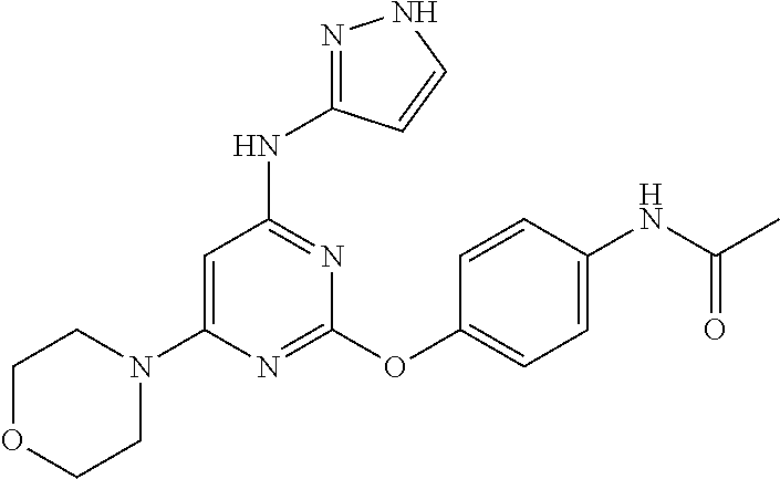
N1=C(OC2=CC=C(NC(C)=O)C=C2)N=C(NC2=NNC=C2)C=C1N1CCOCC1
